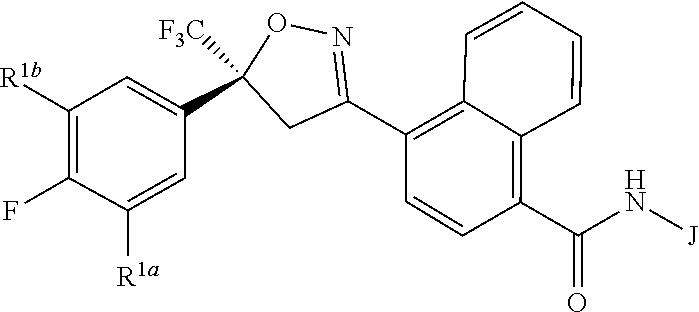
N([J])C(C1=C2C(=C(C3=NOC(C4=CC([R1b])=C(F)C([R1a])=C4)([F3C])C3)C=C1)C=CC=C2)=O
